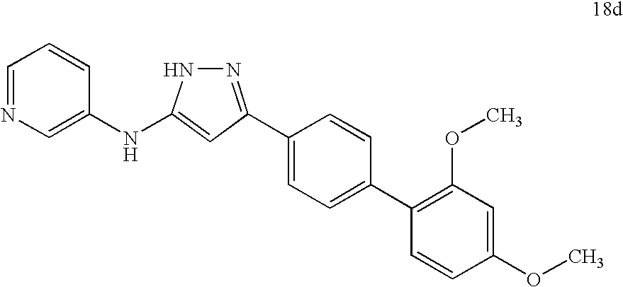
C1(C2=NNC(NC3=CN=CC=C3)=C2)=CC=C(C2=C(OC)C=C(OC)C=C2)C=C1
